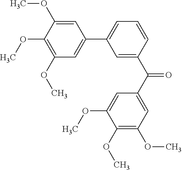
C1=C(OC)C(OC)=C(OC)C=C1C1=CC=CC(C(C2=CC(OC)=C(OC)C(OC)=C2)=O)=C1
